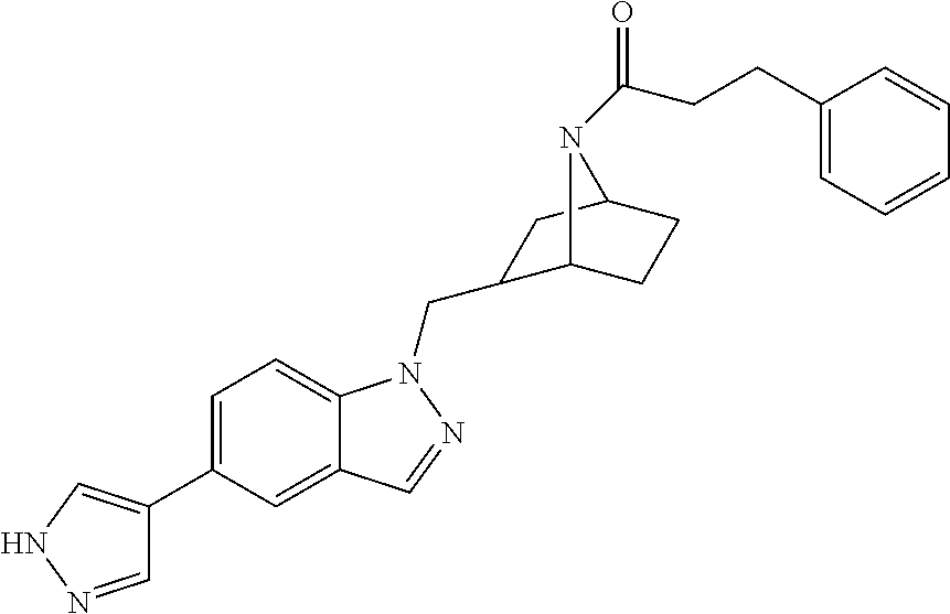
C1=NNC=C1C1=CC=C2C(=C1)C=NN2CC1C2CCC(C1)N2C(CCC1=CC=CC=C1)=O
